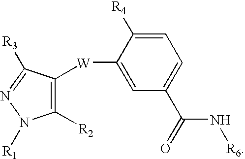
C1([W]C2=CC(C(=O)N[R6])=CC=C2[R4])=C([R2])N([R1])N=C1[R3]
